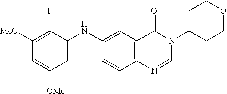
C12=C(N=CN(C3CCOCC3)C1=O)C=CC(NC1=CC([OMe])=CC([MeO])=C1F)=C2
